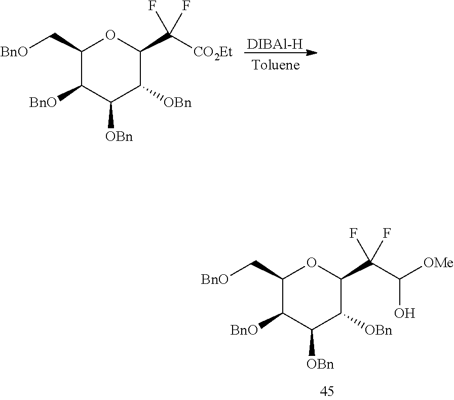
C1(C[BnO])C([BnO])C([OBn])C([OBn])C(C(C(O)[OMe])(F)F)O1.[DIBAl-H].C1(C[BnO])C([BnO])C([OBn])C([OBn])C(C([CO2Et])(F)F)O1
